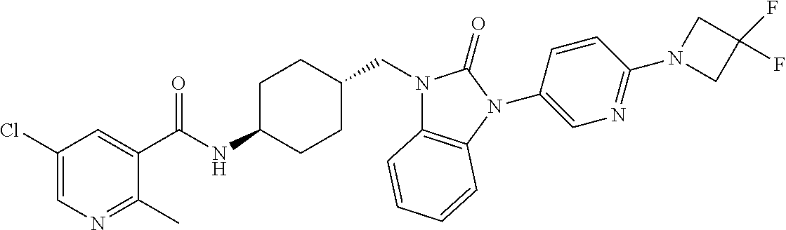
C1(Cl)=CN=C(C)C(C(NC2CCC(CN3C4=C(N(C5=CN=C(N6CC(F)(F)C6)C=C5)C3=O)C=CC=C4)CC2)=O)=C1
